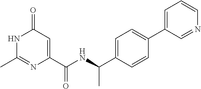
N1C(C)=NC(C(NC(C2=CC=C(C3=CC=CN=C3)C=C2)C)=O)=CC1=O
